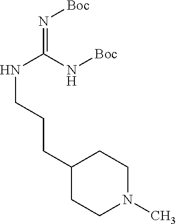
C1(CCCNC(N[Boc])=N[Boc])CCN(C)CC1
